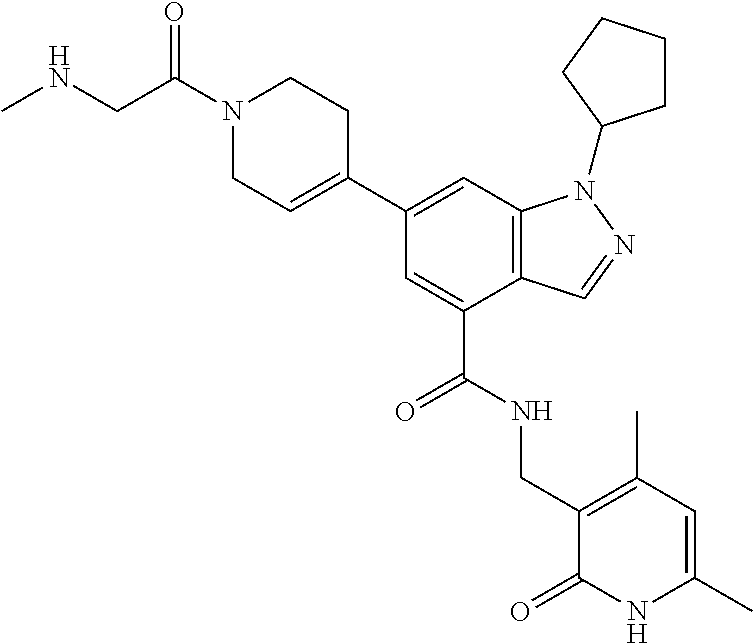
C12=C(C=C(C3=CCN(C(CNC)=O)CC3)C=C1C(NCC1=C(C)C=C(C)NC1=O)=O)N(C1CCCC1)N=C2
